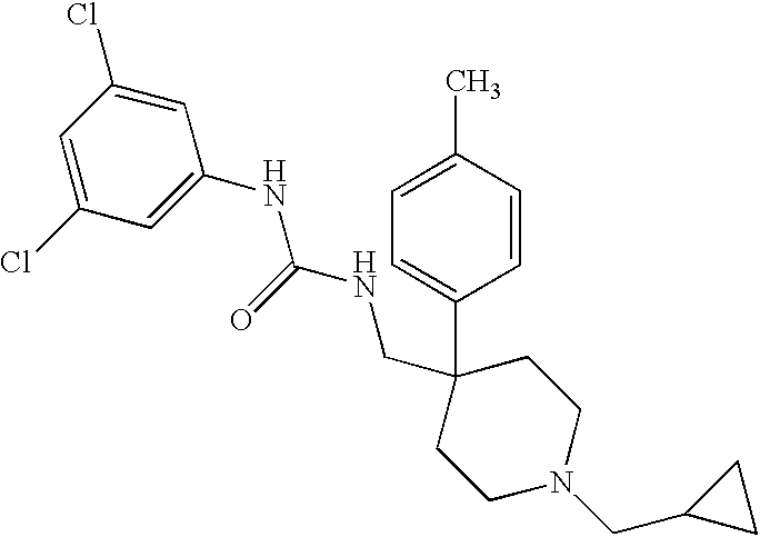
C1=CC(C)=CC=C1C1(CNC(NC2=CC(Cl)=CC(Cl)=C2)=O)CCN(CC2CC2)CC1
